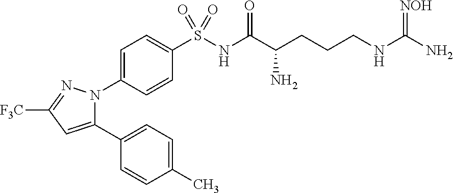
C1(S(NC(C(CCCNC(N)=[NOH])N)=O)(=O)=O)=CC=C(N2C(C3=CC=C(C)C=C3)=CC([F3C])=N2)C=C1
